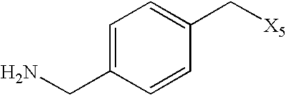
C1=C(CN)C=CC(C[X5])=C1
